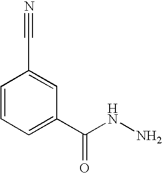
C1=CC=C(C(NN)=O)C=C1C#N
